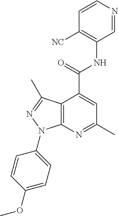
C1=CN=CC(NC(=O)C2=CC(C)=NC3=C2C(C)=NN3C2=CC=C(OC)C=C2)=C1[NC]
